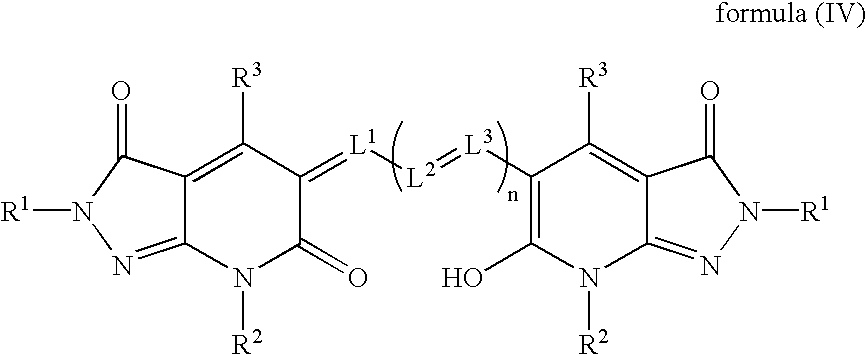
C12=C([R3])C(=[L1][L2]=[L3]C3=C(O)N([R2])C4=NN([R1])C(=O)C4=C3[R3])C(=O)N([R2])C1=NN([R1])C2=O
